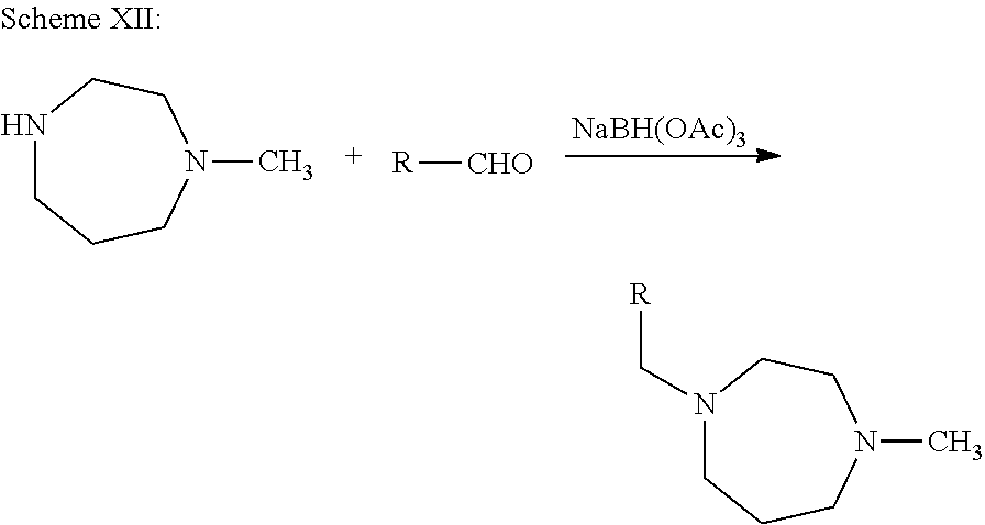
[NaBH(OAc)3].N1CCCN(C)CC1.[R][CHO].N1(C[R])CCCN(C)CC1
